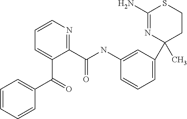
C1=CC=CC(C(=O)C2=CC=CN=C2C(NC2=CC(C3(C)CCSC(N)=N3)=CC=C2)=O)=C1
